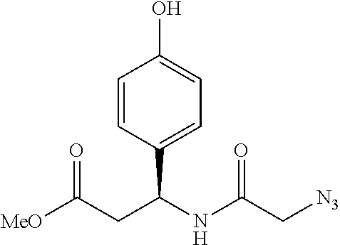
C(C(NC(C[N3])=O)C1=CC=C(O)C=C1)C([MeO])=O
